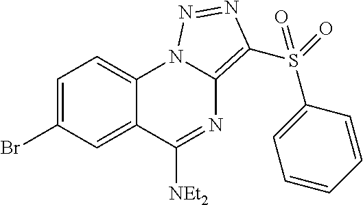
C1=C(Br)C=C2C(=C1)N1C(=C(S(=O)(C3=CC=CC=C3)=O)N=N1)N=C2[NEt2]
